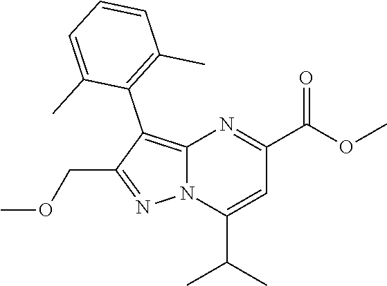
C12=C(C3=C(C)C=CC=C3C)C(COC)=NN1C(C(C)C)=CC(C(OC)=O)=N2
